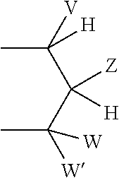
[V]C(C(C([W])(C)[W])([Z])[H])(C)[H]
